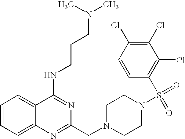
C1=CC=C2C(=C1)C(NCCCN(C)C)=NC(CN1CCN(S(=O)(C3=C(Cl)C(Cl)=C(Cl)C=C3)=O)CC1)=N2
